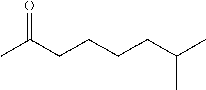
CC(CCCCC(C)C)=O
